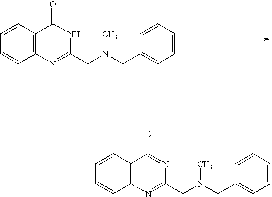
C1=CC2=C(C=C1)C(=O)NC(CN(CC1=CC=CC=C1)C)=N2.C1=CC2=C(C=C1)C(Cl)=NC(CN(CC1=CC=CC=C1)C)=N2
